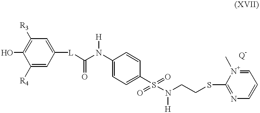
C1([R4])=CC([L]C(N([H])C2=CC=C(S(=O)(=O)N(CCSC3=NC=CC=[N+]3C)[H])C=C2)=O)=CC([R3])=C1O
